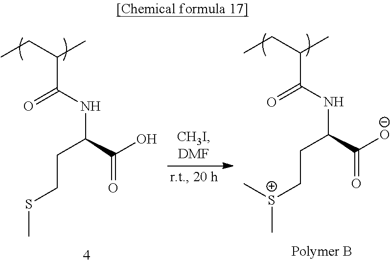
CCC(C)C(NC(CCSC)C(O)=O)=O.CCC(C)C(NC(CC[S+](C)C)C([O-])=O)=O
